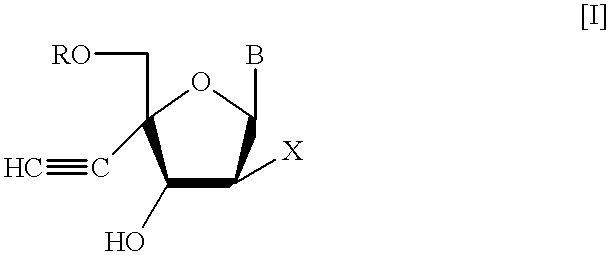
C1(O)C([X])C(B)OC1(C[RO])C#C
